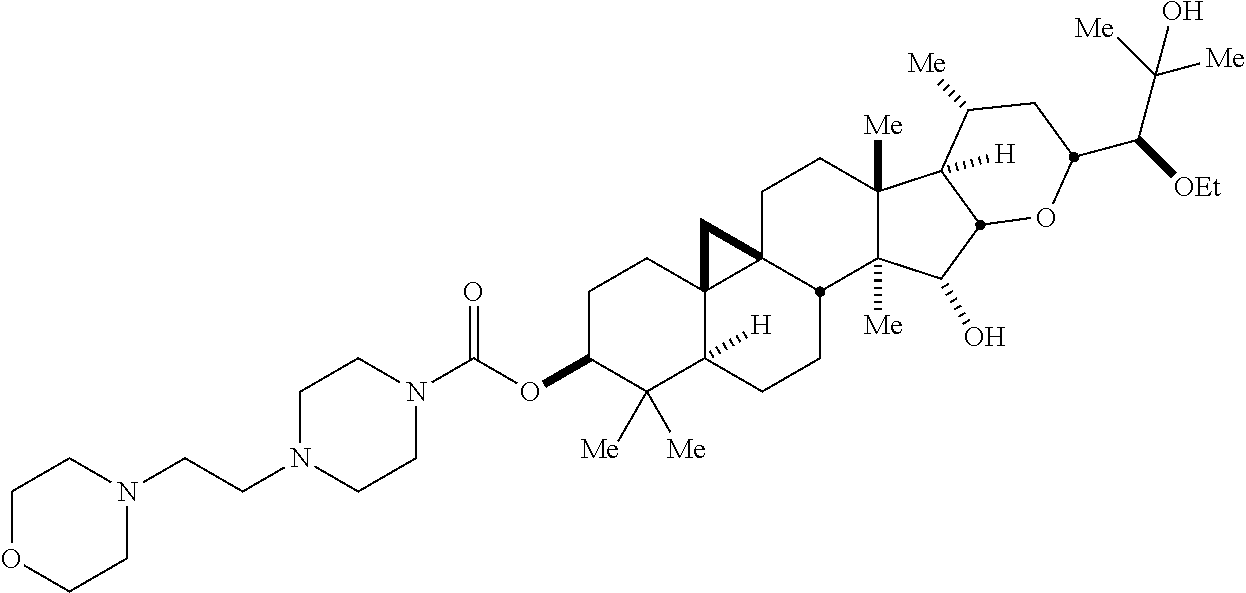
C1C(OC(N2CCN(CCN3CCOCC3)CC2)=O)C([Me])([Me])C2([H])C3(C1)C1(CCC4([Me])C([Me])(C(O)C5C4([H])C([Me])CC(C([OEt])C([Me])([Me])O)O5)C1CC2)C3
